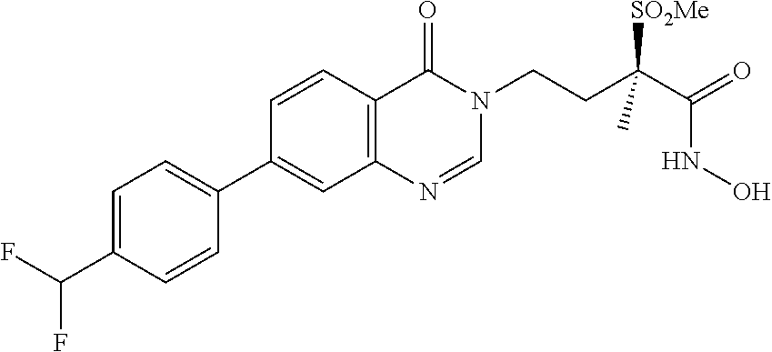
C1=NC2=C(C=CC(C3=CC=C(C(F)F)C=C3)=C2)C(=O)N1CCC(C(=O)NO)([SO2Me])C
